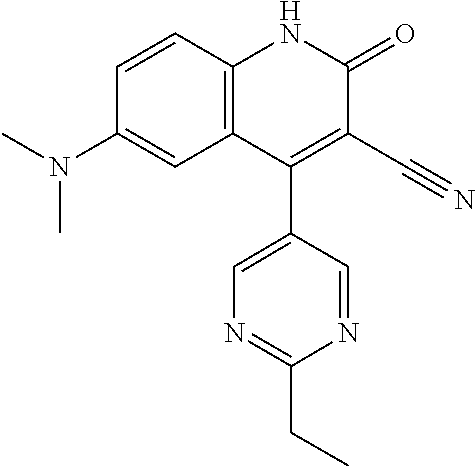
C1=CC2=C(C=C1N(C)C)C(C1=CN=C(CC)N=C1)=C(C#N)C(=O)N2
